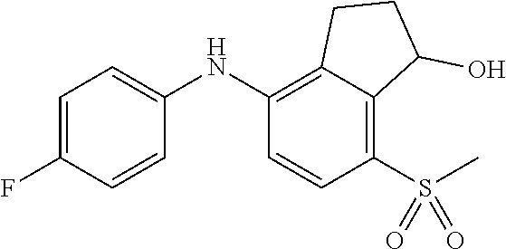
C1=C(F)C=CC(NC2=C3C(=C(S(C)(=O)=O)C=C2)C(O)CC3)=C1
